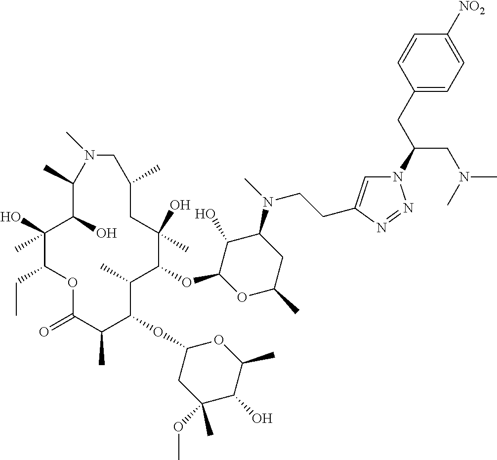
C1(O)C(OC2C(C)C(OC3CC(OC)(C)C(O)C(C)O3)C(C)C(=O)OC(CC)C(O)(C)C(O)C(C)N(C)CC(C)CC2(O)C)OC(C)CC1N(C)CCC1=CN(C(CN(C)C)CC2=CC=C([NO2])C=C2)N=N1
